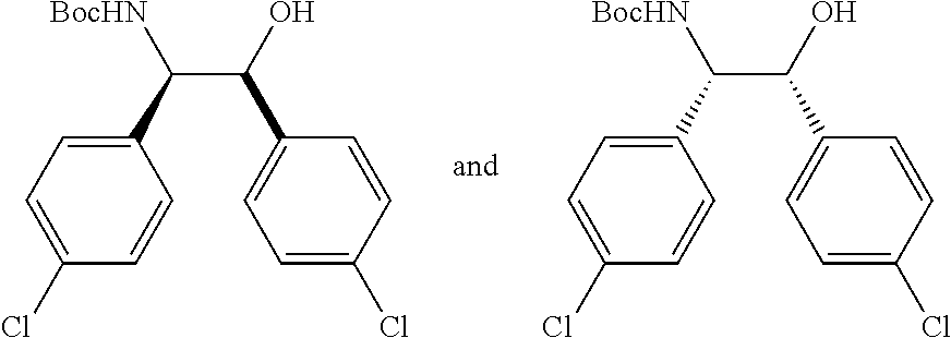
C1(C([BocHN])C(O)C2=CC=C(Cl)C=C2)=CC=C(Cl)C=C1.C1(C([BocHN])C(O)C2=CC=C(Cl)C=C2)=CC=C(Cl)C=C1
